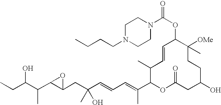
CCC(C(C1C(CC(C=CC=C(C2OC(=O)CC(O)CCC([OMe])(C)C(OC(=O)N3CCN(CCCC)CC3)C=CC2C)C)(O)C)O1)C)O
